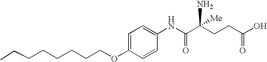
C1=C(OCCCCCCCC)C=CC(NC(C(CCC(O)=O)(N)[Me])=O)=C1
